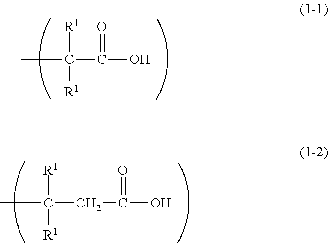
CC(C(O)=O)([R1])[R1].CC([R1])([R1])CC(O)=O
